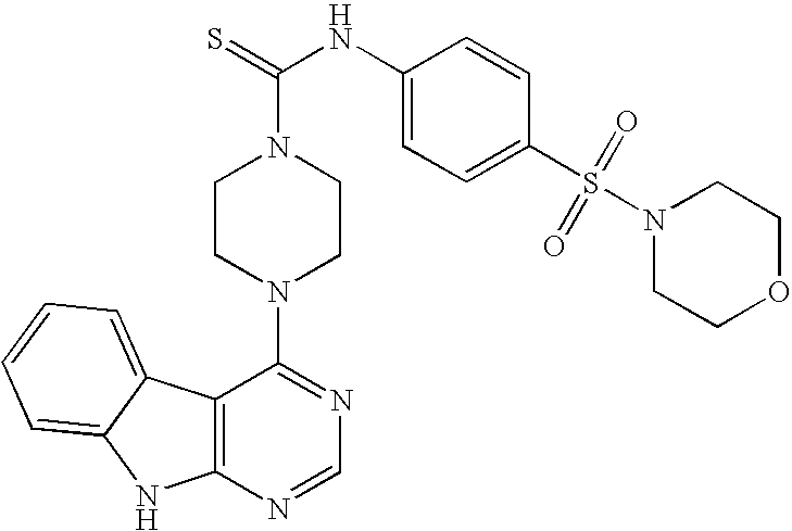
C12=C(N=CN=C1N1CCN(C(=S)NC3=CC=C(S(=O)(=O)N4CCOCC4)C=C3)CC1)NC1=CC=CC=C21
